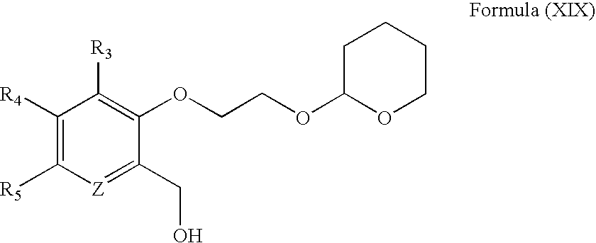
C1C(OCCOC2=C([R3])C([R4])=C([R5])[Z]=C2CO)OCCC1
